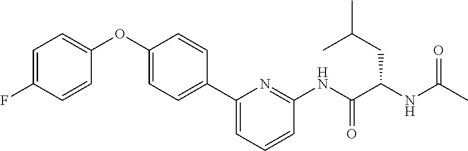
C1=C(F)C=CC(OC2=CC=C(C3=CC=CC(NC(C(NC(C)=O)CC(C)C)=O)=N3)C=C2)=C1
